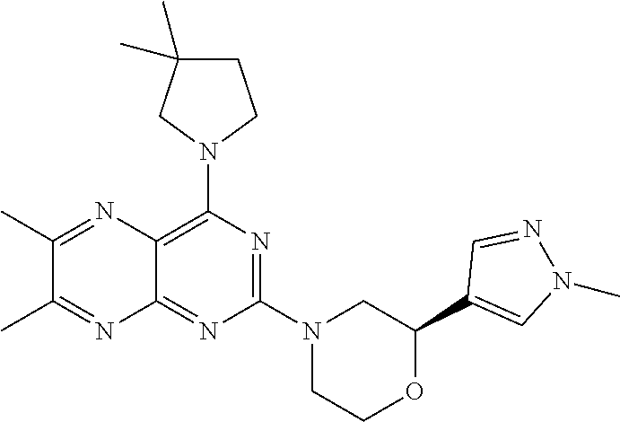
N1=C(N2CC(C3=CN(C)N=C3)OCC2)N=C2C(=C1N1CCC(C)(C)C1)N=C(C)C(C)=N2
